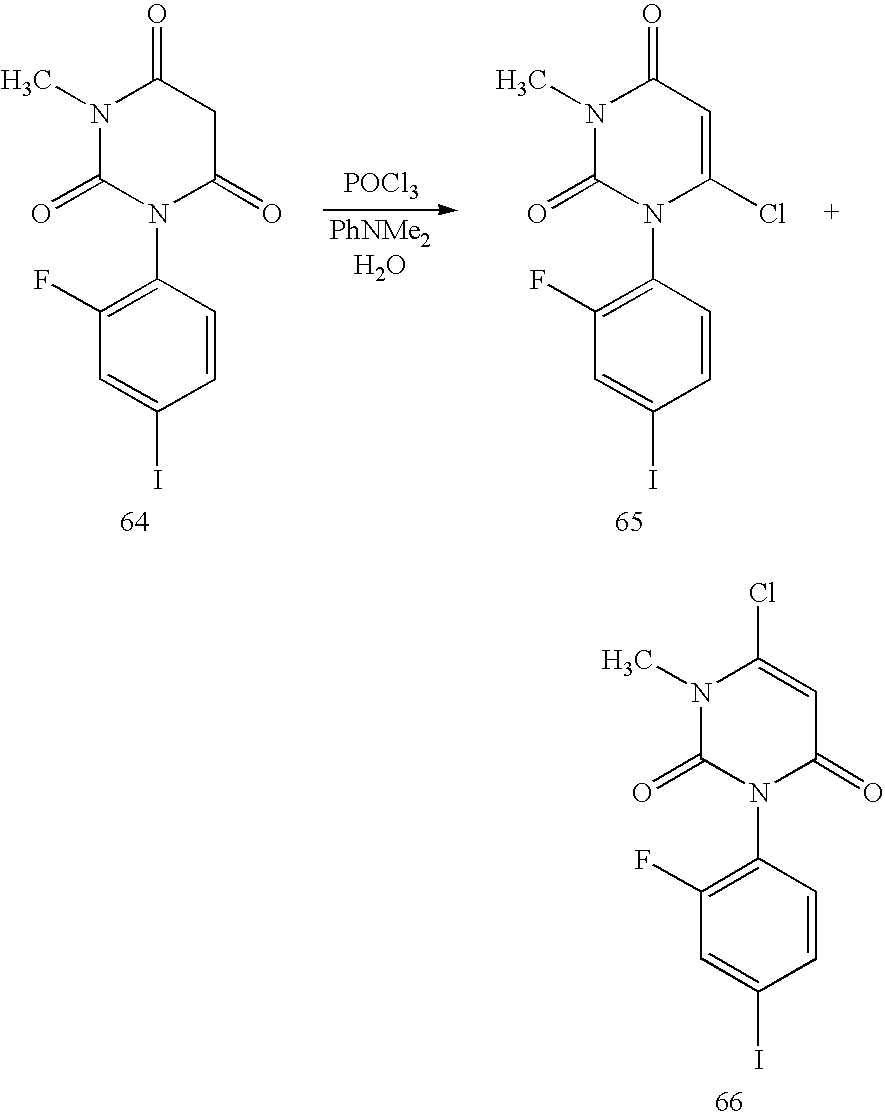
C1=CC(N2C(=O)C=C(Cl)N(C)C2=O)=C(F)C=C1I.C1=CC(N2C(=O)CC(=O)N(C)C2=O)=C(F)C=C1I.C1=CC(N2C(Cl)=CC(=O)N(C)C2=O)=C(F)C=C1I.[POCl3].[PhNMe2H2O]
